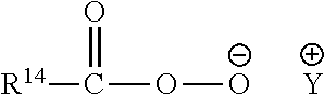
O=C([R14])O[O-].[Y]
